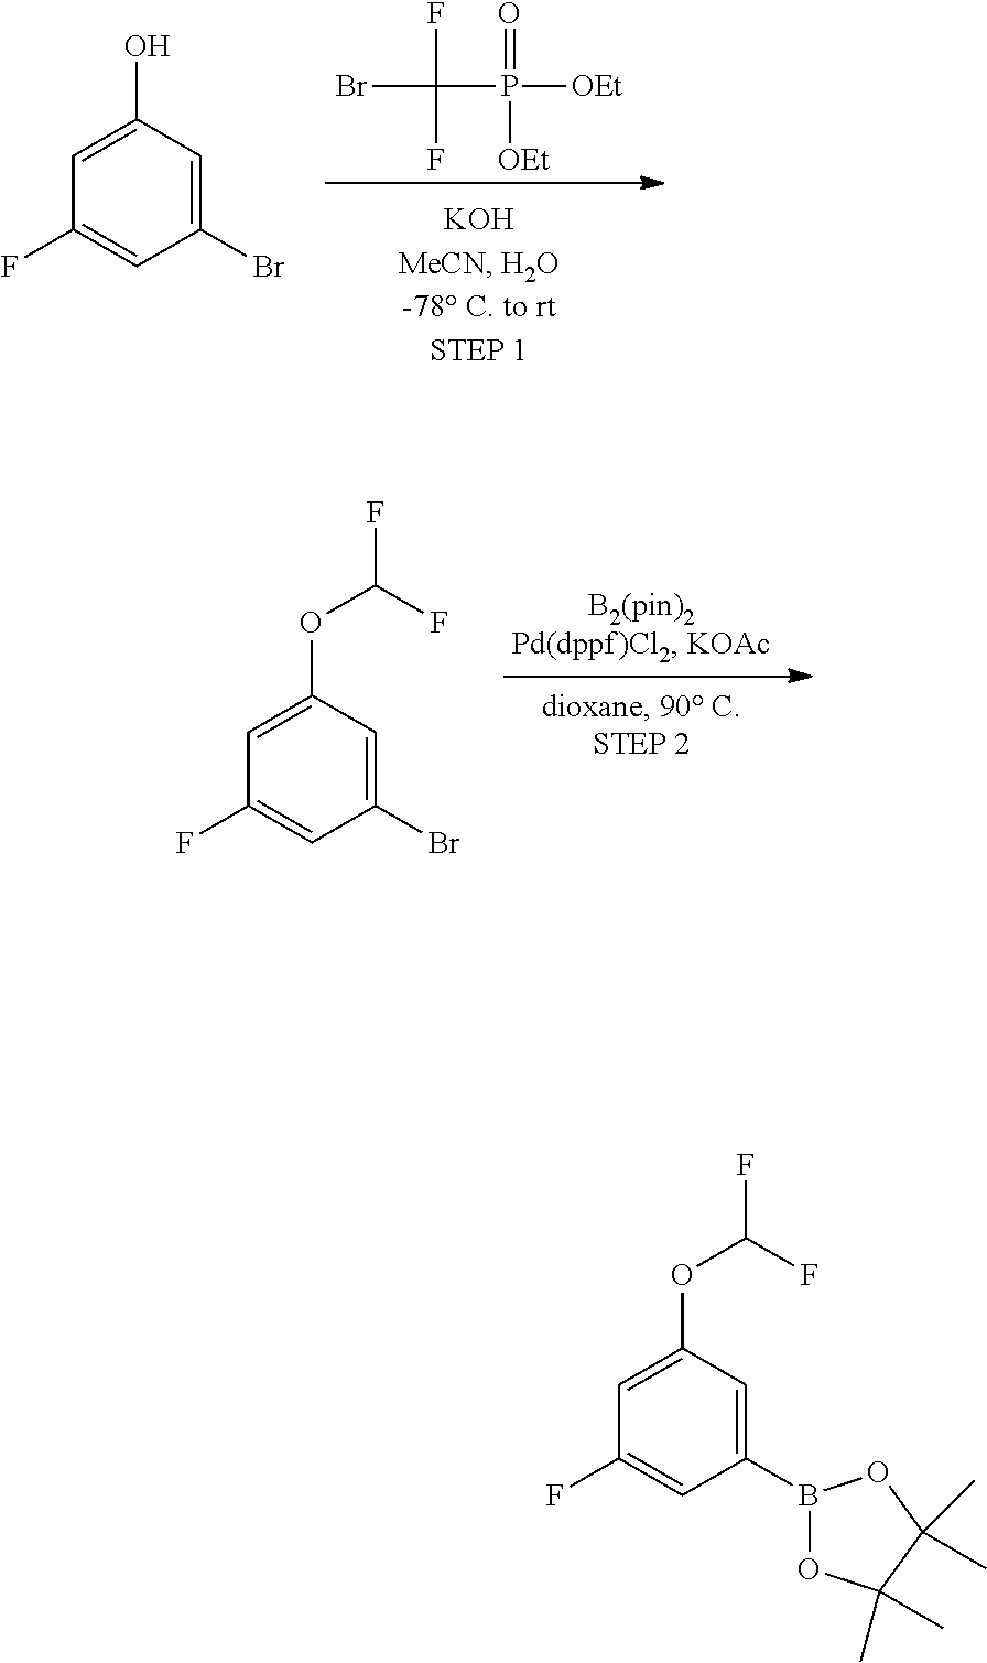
C1=C(O)C=C(Br)C=C1F.BrC(F)(F)P(=O)([OEt])[OEt].C1=C(OC(F)F)C=C(Br)C=C1F.C1=C(OC(F)F)C=C(B2OC(C)(C)C(C)(C)O2)C=C1F
